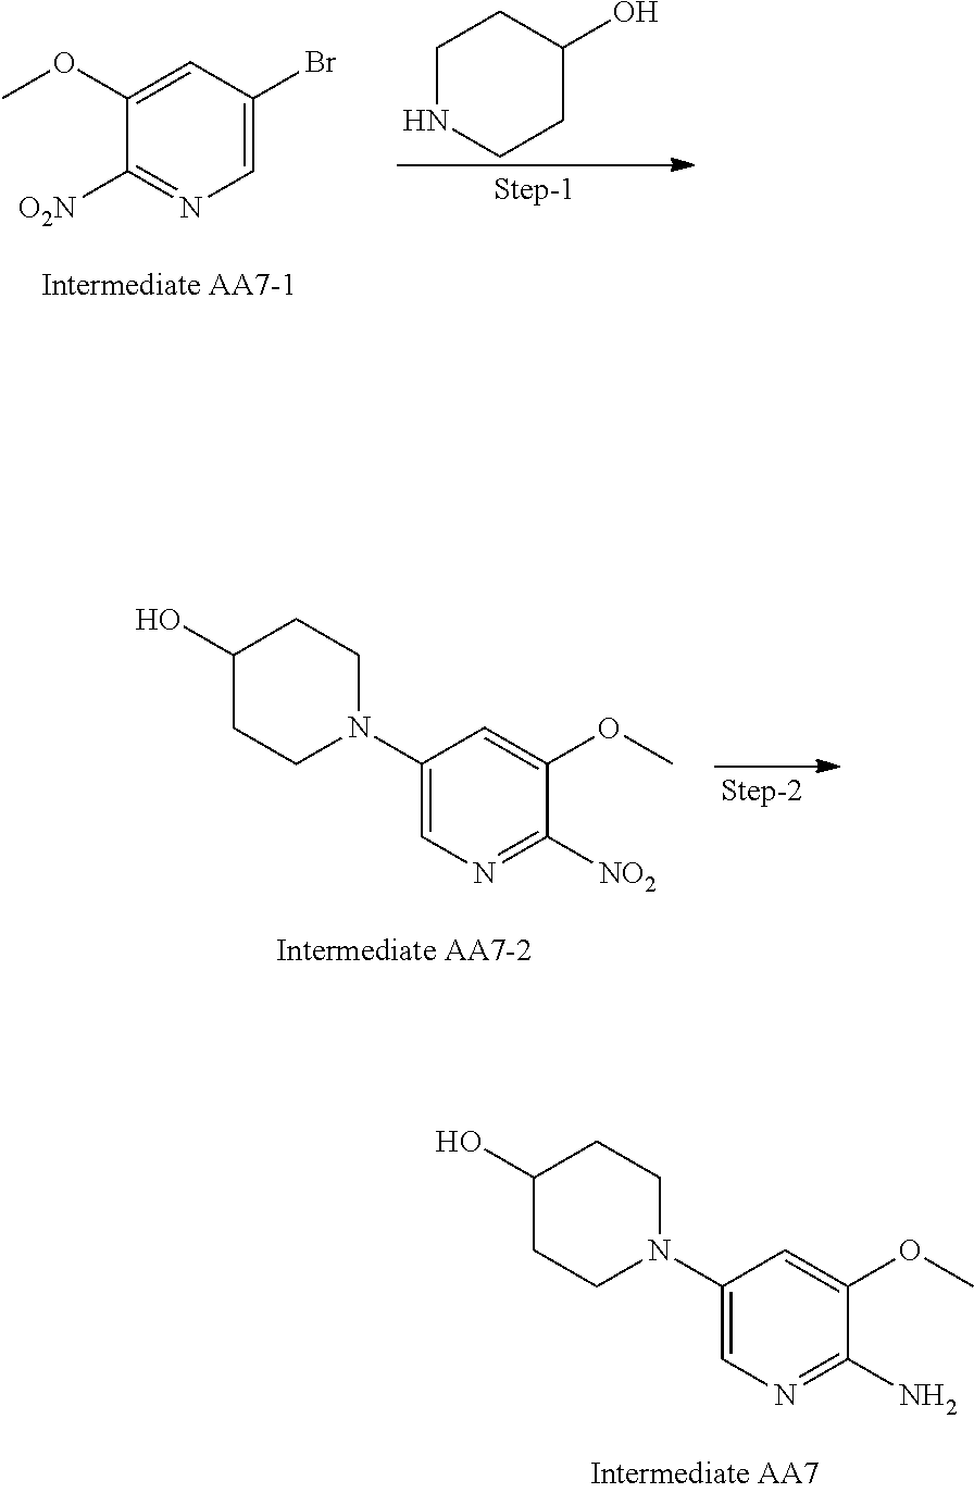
C1=C(OC)C([O2N])=NC=C1Br.C1NCCC(O)C1.C1(O)CCN(C2=CN=C([NO2])C(OC)=C2)CC1.C1(O)CCN(C2=CN=C(N)C(OC)=C2)CC1
